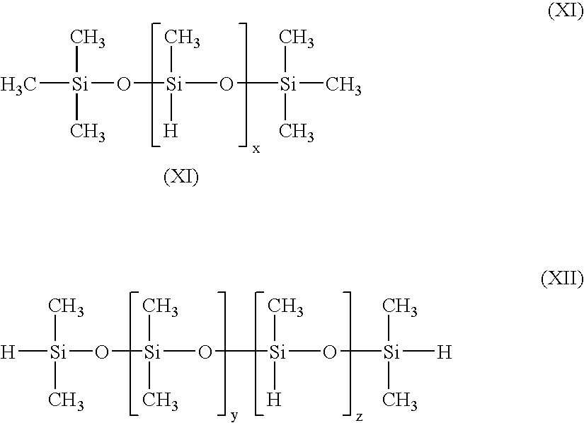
[H][Si](C)(C)O[Si](C)(C)O[Si](C)([H])O[Si](C)(C)[H].C[Si](C)(C)O[Si](C)([H])O[Si](C)(C)C
